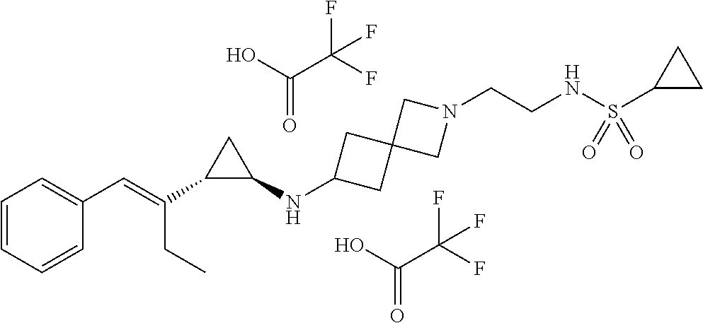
C1=CC=CC(C=C(C2C(NC3CC4(C3)CN(CCNS(C3CC3)(=O)=O)C4)C2)CC)=C1.C(=O)(O)C(F)(F)F.C(=O)(O)C(F)(F)F
